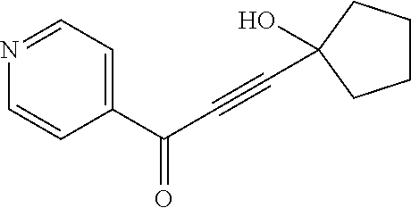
N1=CC=C(C(=O)C#CC2(O)CCCC2)C=C1
